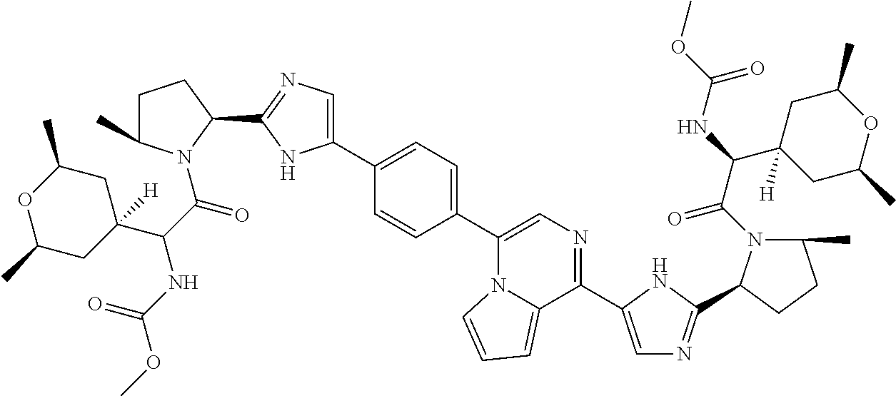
C1(C2=CN=C(C3CCC(C)N3C(C(NC(OC)=O)C3([H])CC(C)OC(C)C3)=O)N2)=CC=C(C2=CN=C(C3=CN=C(C4N(C(=O)C(NC(OC)=O)C5([H])CC(C)OC(C)C5)C(C)CC4)N3)C3=CC=CN23)C=C1
